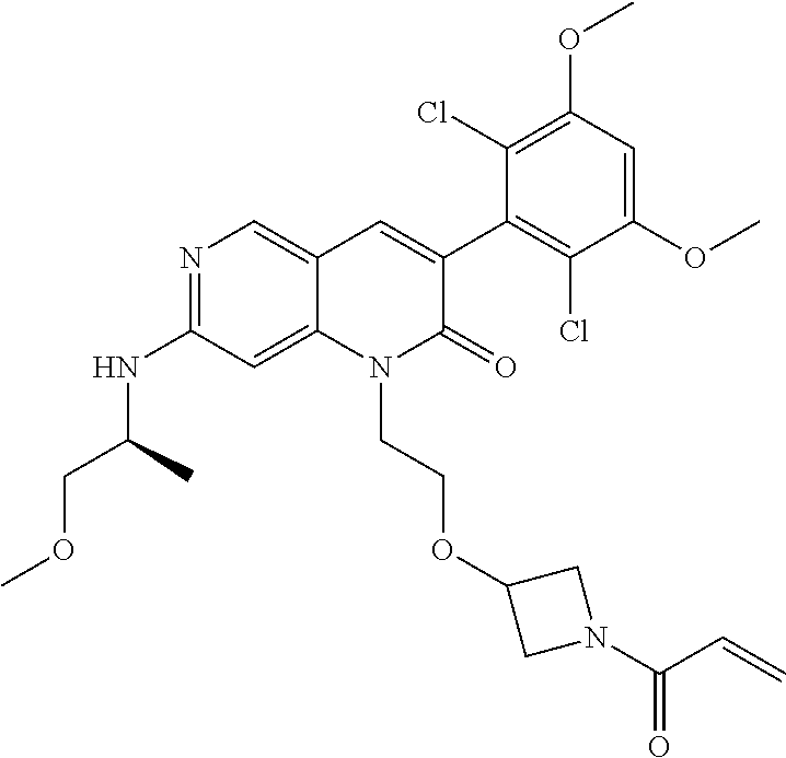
C1(NC(COC)C)=NC=C2C(=C1)N(CCOC1CN(C(C=C)=O)C1)C(=O)C(C1=C(Cl)C(OC)=CC(OC)=C1Cl)=C2
